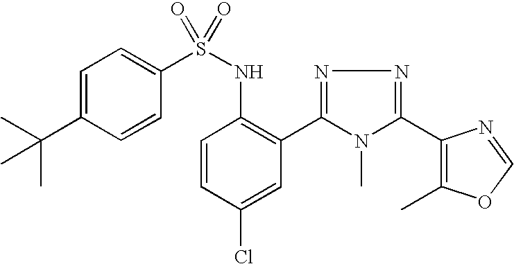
C1=C(C(C)(C)C)C=CC(S(NC2=C(C3=NN=C(C4=C(C)OC=N4)N3C)C=C(Cl)C=C2)(=O)=O)=C1
